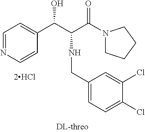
C1=NC=CC(C(C(C(N2CCCC2)=O)NCC2=CC=C(Cl)C(Cl)=C2)O)=C1.[2HCl]
